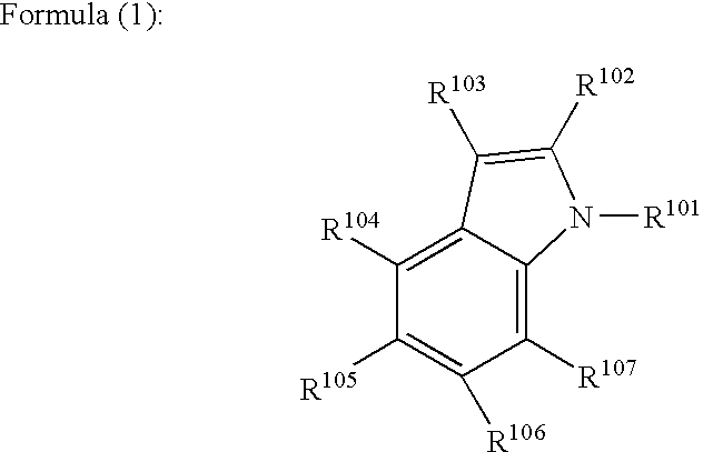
C1([R104])=C2C(=C([R107])C([R106])=C1[R105])N([R101])C([R102])=C2[R103]
